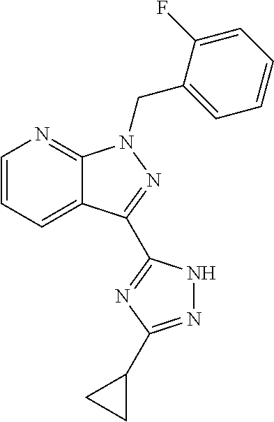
C12=CC=CN=C1N(CC1=CC=CC=C1F)N=C2C1=NC(C2CC2)=NN1
